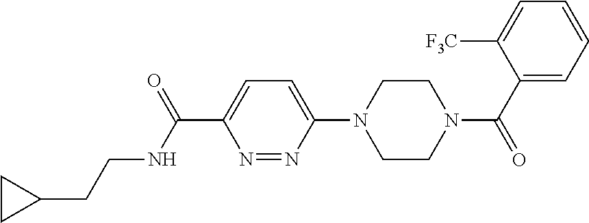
N1=NC(N2CCN(C(C3=CC=CC=C3[F3C])=O)CC2)=CC=C1C(NCCC1CC1)=O
